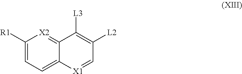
C1([R1])=CC=C2C(=[X2]1)C([L3])=C([L2])C=[X1]2
